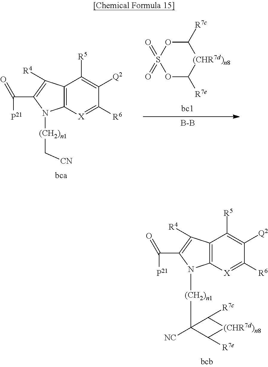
C12=C([X]=C([R6])C([Q2])=C1[R5])N([(CH2)n1]C[CN])C(C(=O)[P21])=C2[R4].O1C([R7e])[(CHR7d)n8]C([R7c])OS1(=O)=O.[B-B].C12=C([X]=C([R6])C([Q2])=C1[R5])N([(CH2)n1]C1([NC])C([R7c])[(CHR7d)n8]C1[R7e])C(C(=O)[P21])=C2[R4]
